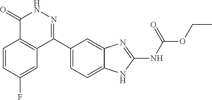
O(CC)C(=O)NC1=NC2=CC(C3=NNC(=O)C4=C3C=C(F)C=C4)=CC=C2N1
